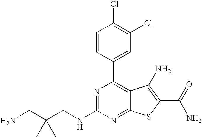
C1=CC(C2=C3C(=NC(NCC(CN)(C)C)=N2)SC(C(N)=O)=C3N)=CC(Cl)=C1Cl
